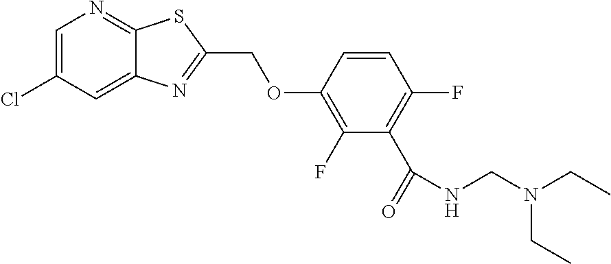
C12=CC(Cl)=CN=C1SC(COC1=C(F)C(C(=O)NCN(CC)CC)=C(F)C=C1)=N2
